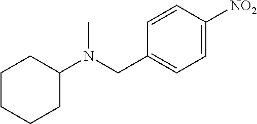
C1CCCC(N(CC2=CC=C([NO2])C=C2)C)C1
